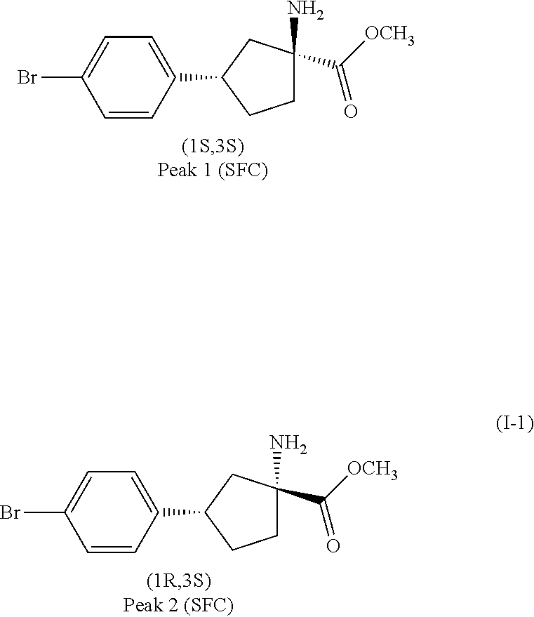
C1(Br)=CC=C(C2CCC(N)(C([OCH3])=O)C2)C=C1.C1(Br)=CC=C(C2CCC(N)(C([OCH3])=O)C2)C=C1
